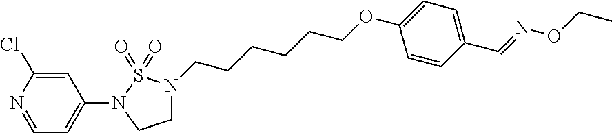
C1=C(OCCCCCCN2CCN(C3=CC=NC(Cl)=C3)S2(=O)=O)C=CC(C=NOCC)=C1
